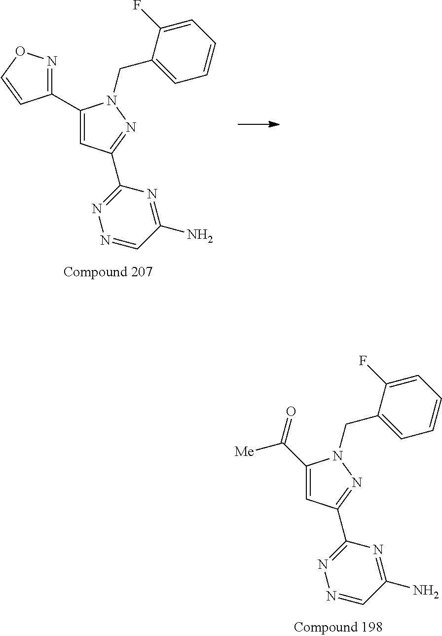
C1(C2=CC(C3=NN=CC(N)=N3)=NN2CC2=CC=CC=C2F)=NOC=C1.C(C1=CC(C2=NN=CC(N)=N2)=NN1CC1=CC=CC=C1F)(=O)[Me]
